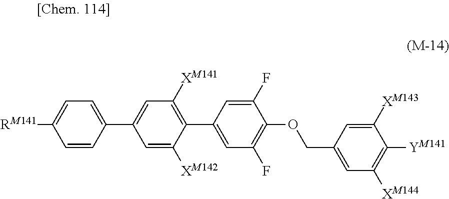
C1(F)=CC(C2=C([XM141])C=C(C3=CC=C([RM141])C=C3)C=C2[XM142])=CC(F)=C1OCC1=CC([XM144])=C([YM141])C([XM143])=C1
